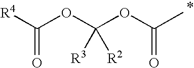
C(OC(OC(C)=O)([R3])[R2])([R4])=O
